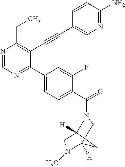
N1=CN=C(C2=CC=C(C(=O)N3C4([H])CN(C)C([H])(C3)C4)C(F)=C2)C(C#CC2=CN=C(N)C=C2)=C1CC
